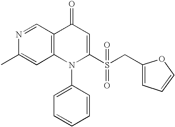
N1=CC2=C(C=C1C)N(C1=CC=CC=C1)C(S(CC1=CC=CO1)(=O)=O)=CC2=O
